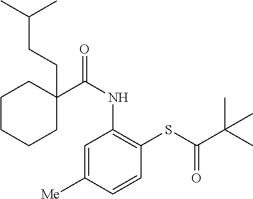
C1=C([Me])C=CC(SC(C(C)(C)C)=O)=C1NC(=O)C1(CCC(C)C)CCCCC1
